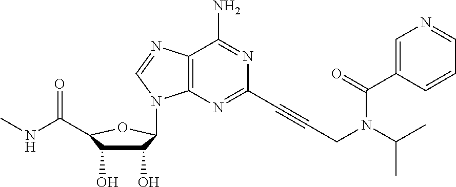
C1(O)C(O)C(C(NC)=O)OC1N1C2=C(C(N)=NC(C#CCN(C(=O)C3=CN=CC=C3)C(C)C)=N2)N=C1
